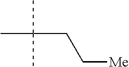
C(C[Me])C(C)(C)C
